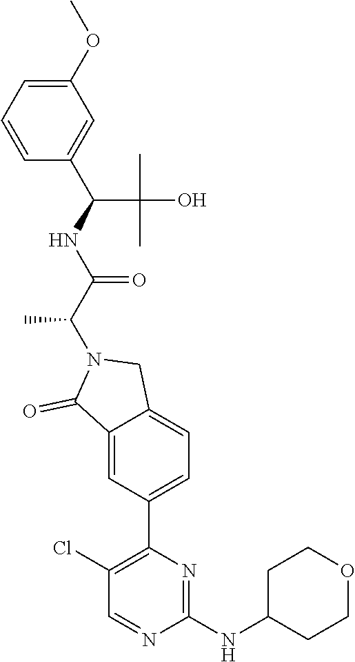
C1=CC=C(OC)C=C1C(NC(C(N1C(=O)C2=CC(C3=C(Cl)C=NC(NC4CCOCC4)=N3)=CC=C2C1)C)=O)C(O)(C)C
